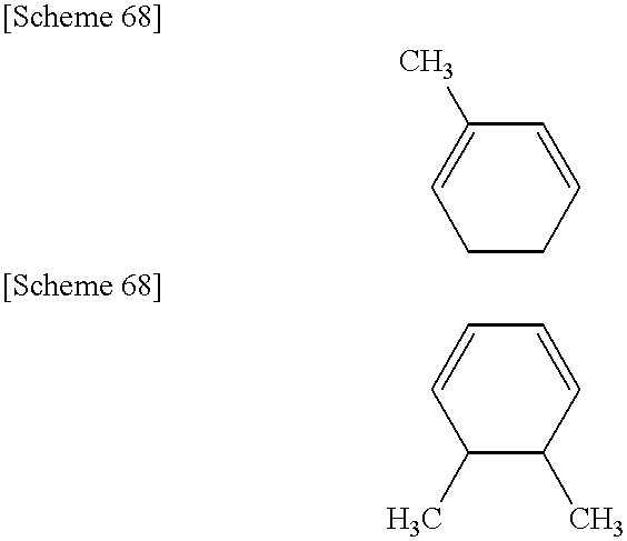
C1CC=CC(C)=C1.C1(C)C(C)C=CC=C1
